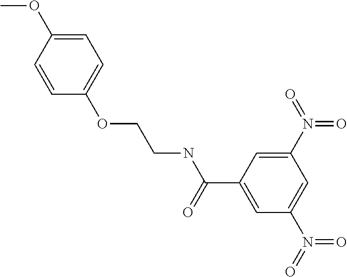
C1=C(OC)C=CC(OCCNC(C2=CC(N(=O)=O)=CC(N(=O)=O)=C2)=O)=C1
